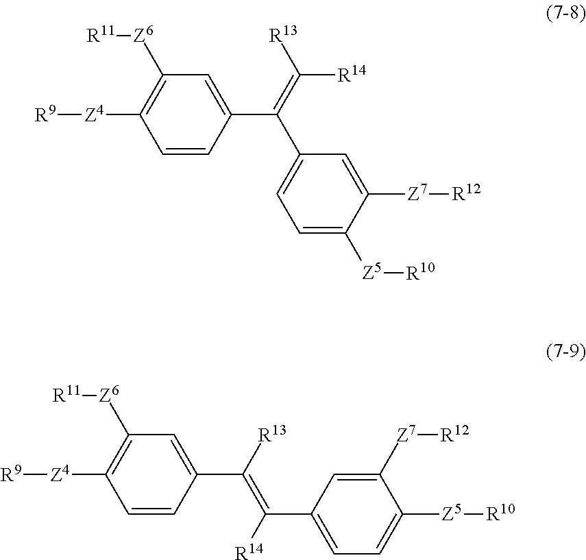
C1=C(C(=C([R14])[R13])C2=CC=C([Z5][R10])C([Z7][R12])=C2)C=CC([Z4][R9])=C1[Z6][R11].C1=C(C([R13])=C(C2=CC=C([Z5][R10])C([Z7][R12])=C2)[R14])C=CC([Z4][R9])=C1[Z6][R11]
